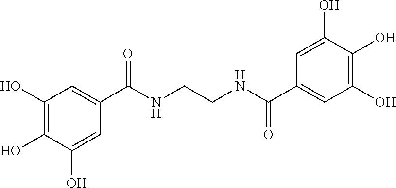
C1(O)=C(O)C(O)=CC(C(NCC[HN]C(C2=CC(O)=C(O)C(O)=C2)=O)=O)=C1
